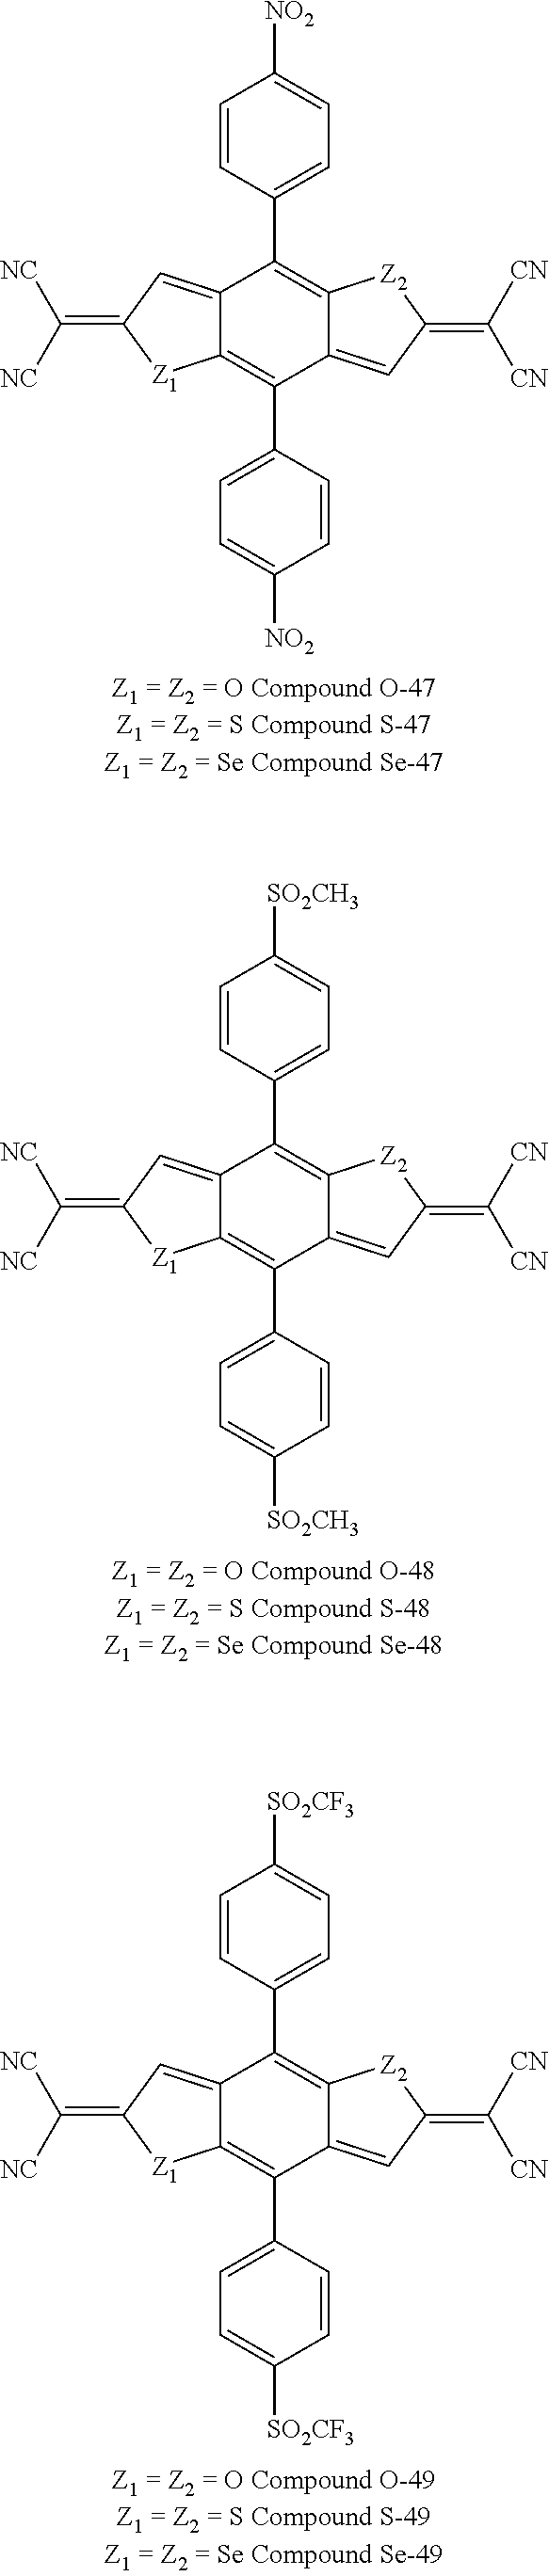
C12=CC(=C([NC])[NC])[Z1]C1=C(C1=CC=C([NO2])C=C1)C1=CC(=C([CN])[CN])[Z2]C1=C2C1=CC=C([NO2])C=C1.C12=CC(=C([NC])[NC])[Z1]C1=C(C1=CC=C([SO2CH3])C=C1)C1=CC(=C([CN])[CN])[Z2]C1=C2C1=CC=C([SO2CH3])C=C1.C12=CC(=C([NC])[NC])[Z1]C1=C(C1=CC=C([SO2CF3])C=C1)C1=CC(=C([CN])[CN])[Z2]C1=C2C1=CC=C([SO2CF3])C=C1
